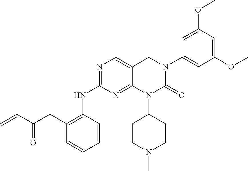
C1(OC)=CC(OC)=CC(N2C(=O)N(C3CCN(C)CC3)C3=NC(NC4=C(CC(C=C)=O)C=CC=C4)=NC=C3C2)=C1
